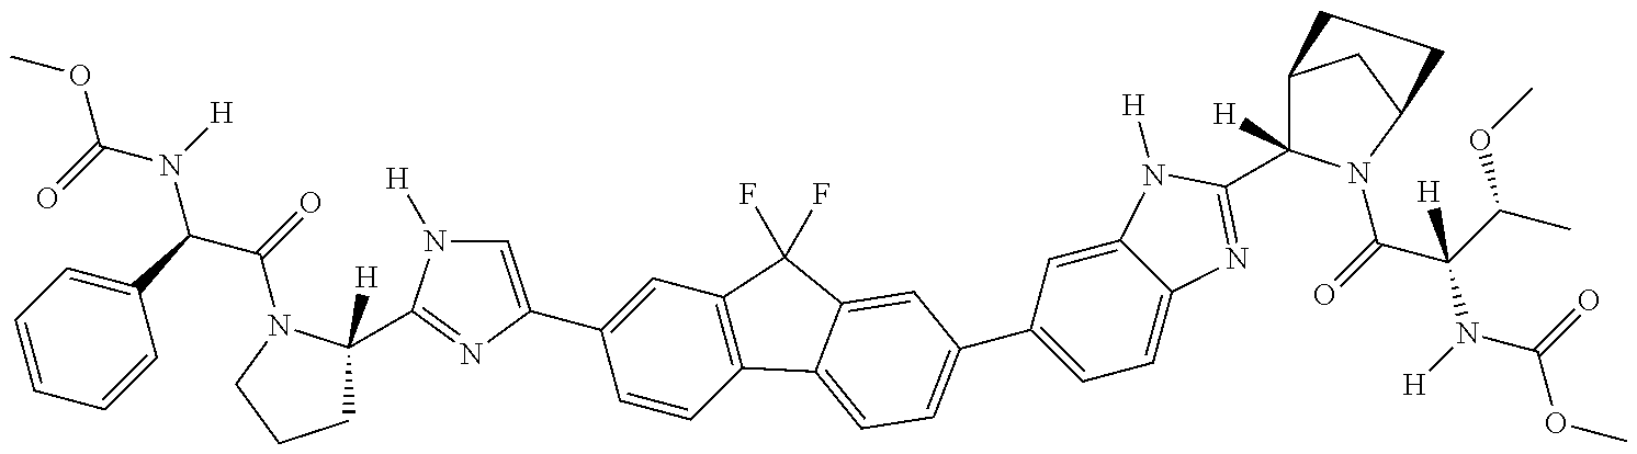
C(N([H])C(C1=CC=CC=C1)C(=O)N1C([H])(C2=NC(C3=CC4=C(C=C3)C3=CC=C(C5=CC=C6C(=C5)N([H])C(C5([H])C7CC(N5C(C(N(C(OC)=O)[H])(C(OC)C)[H])=O)CC7)=N6)C=C3C4(F)F)=CN2[H])CCC1)(OC)=O
